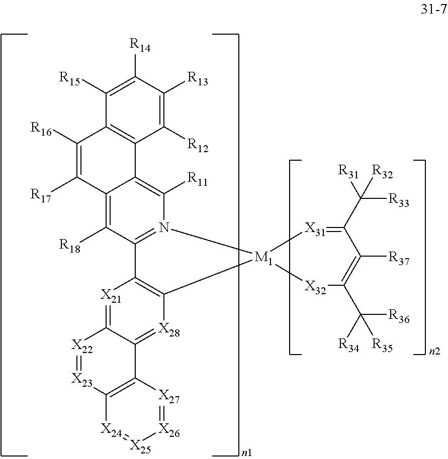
[X21]1=C2C(=[X28]C3=C1C1=N(C([R11])=C4C(=C1[R18])C([R17])=C([R16])C1=C4C([R12])=C([R13])C([R14])=C1[R15])[M1]31[X32]C(C([R34])([R36])[R35])=C([R37])C(C([R31])([R33])[R32])=[X31]1)C1=C([X23]=[X22]2)[X24]=[X25][X26]=[X27]1
